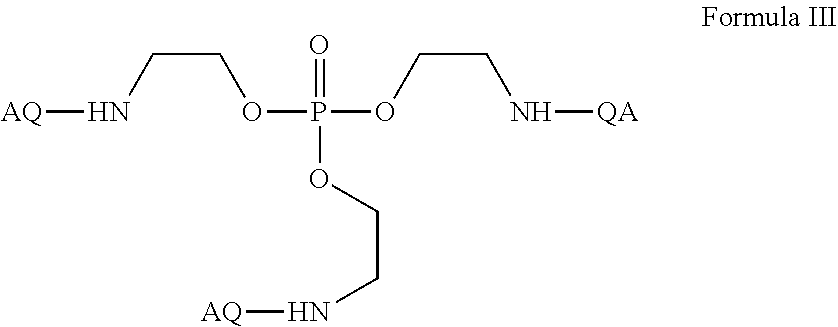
O(P(OCCN[QA])(=O)OCCN[AQ])CCN[AQ]
